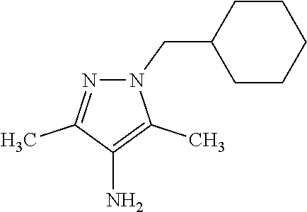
N1(CC2CCCCC2)N=C(C)C(N)=C1C
